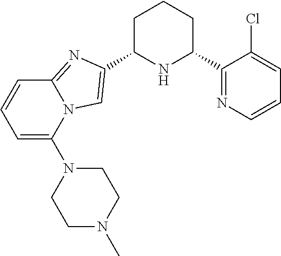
C1C(C2=CN3C(=N2)C=CC=C3N2CCN(C)CC2)NC(C2=NC=CC=C2Cl)CC1
